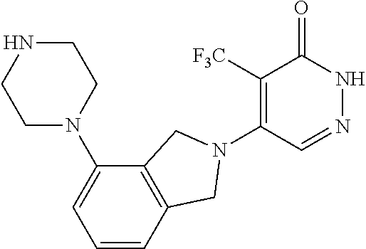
C1([F3C])=C(N2CC3=C(C(N4CCNCC4)=CC=C3)C2)C=NNC1=O
